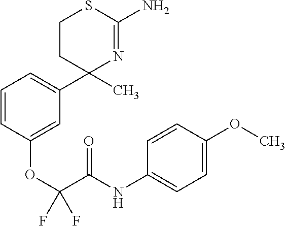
C1CC(C2=CC=CC(OC(C(NC3=CC=C(OC)C=C3)=O)(F)F)=C2)(C)N=C(N)S1
